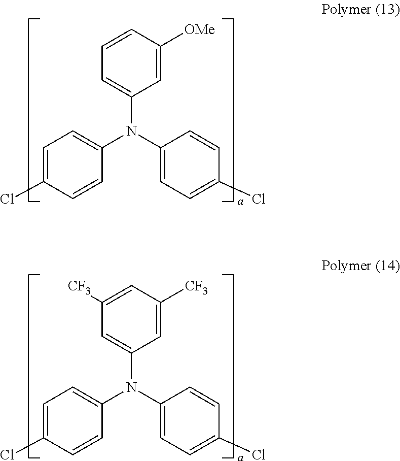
C1=C(Cl)C=CC(N(C2=CC=C(Cl)C=C2)C2=CC=CC([OMe])=C2)=C1.C1=C(Cl)C=CC(N(C2=CC=C(Cl)C=C2)C2=CC([CF3])=CC([CF3])=C2)=C1
